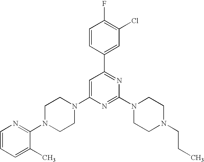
C1=CC=C(C)C(N2CCN(C3=CC(C4=CC(Cl)=C(F)C=C4)=NC(N4CCN(CCC)CC4)=N3)CC2)=N1
